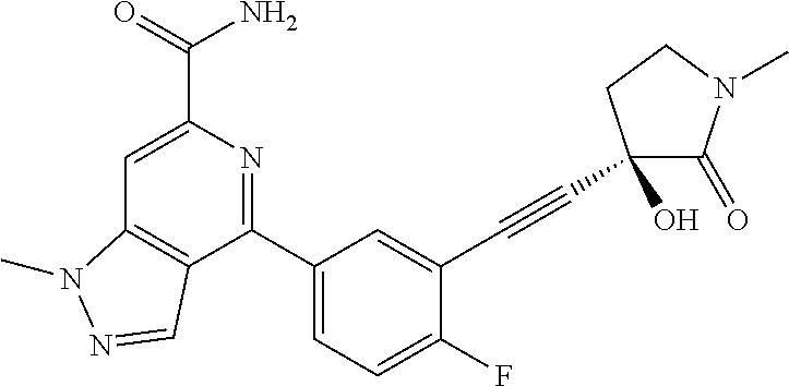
C12=C(C(C3=CC=C(F)C(C#CC4(O)C(=O)N(C)CC4)=C3)=NC(C(=O)N)=C1)C=NN2C
